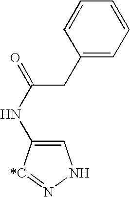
C1=C(NC(=O)CC2=CC=CC=C2)[*C]=NN1
